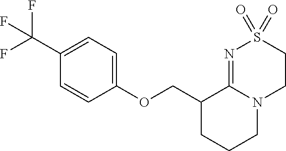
C1(OCC2CCCN3C2=NS(=O)(=O)CC3)=CC=C(C(F)(F)F)C=C1
